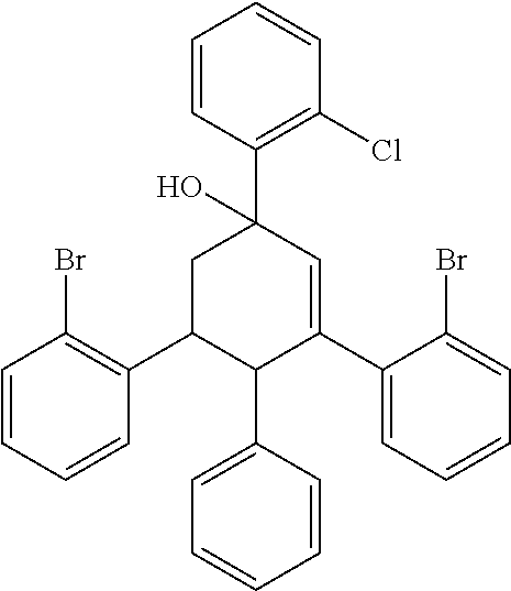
C1=CC(Br)=C(C2C(C3=CC=CC=C3)C(C3=CC=CC=C3Br)=CC(C3=C(Cl)C=CC=C3)(O)C2)C=C1
